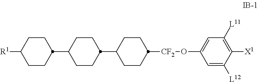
C1CC([R1])CCC1C1CCC(C2CCC([CF2]OC3=CC([L11])=C([X1])C([L12])=C3)CC2)CC1
